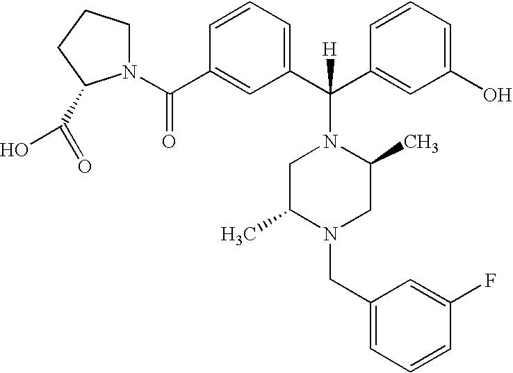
C1(C(C2=CC(O)=CC=C2)(N2CC(C)N(CC3=CC=CC(F)=C3)CC2C)[H])=CC=CC(C(N2CCCC2C(=O)O)=O)=C1
